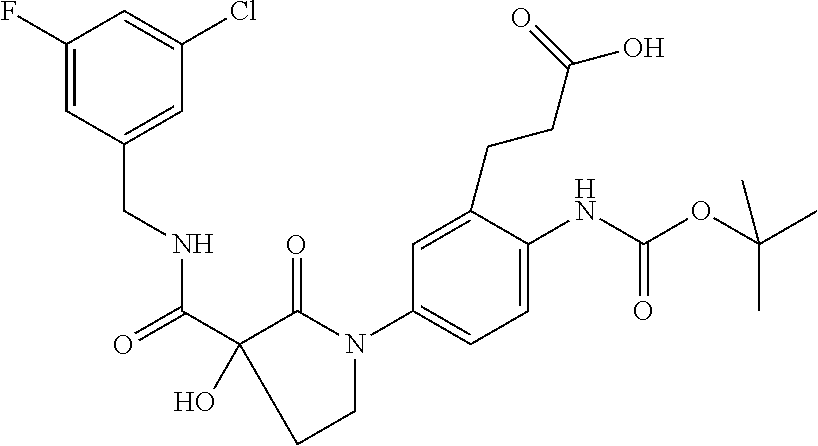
C1(F)=CC(CNC(=O)C2(O)C(=O)N(C3=CC=C(NC(OC(C)(C)C)=O)C(CCC(O)=O)=C3)CC2)=CC(Cl)=C1
